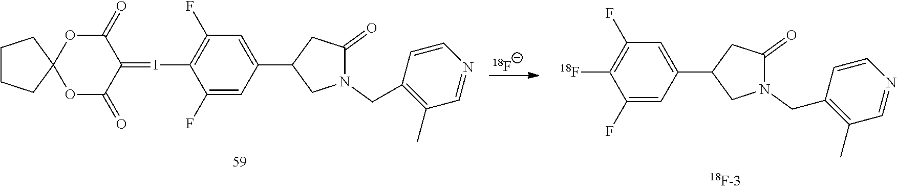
[18F-].C1(=O)OC2(OC(=O)C1=IC1=C(F)C=C(C3CN(CC4=C(C)C=NC=C4)C(=O)C3)C=C1F)CCCC2.C1=C(C2CN(CC3=C(C)C=NC=C3)C(=O)C2)C=C(F)C([18F])=C1F
